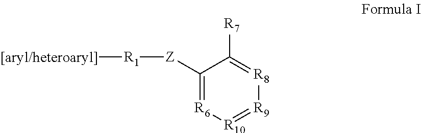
C1([Z][R1][[aryl/heteroaryl]])=[R6][R10]=[R9][R8]=C1[R7]
